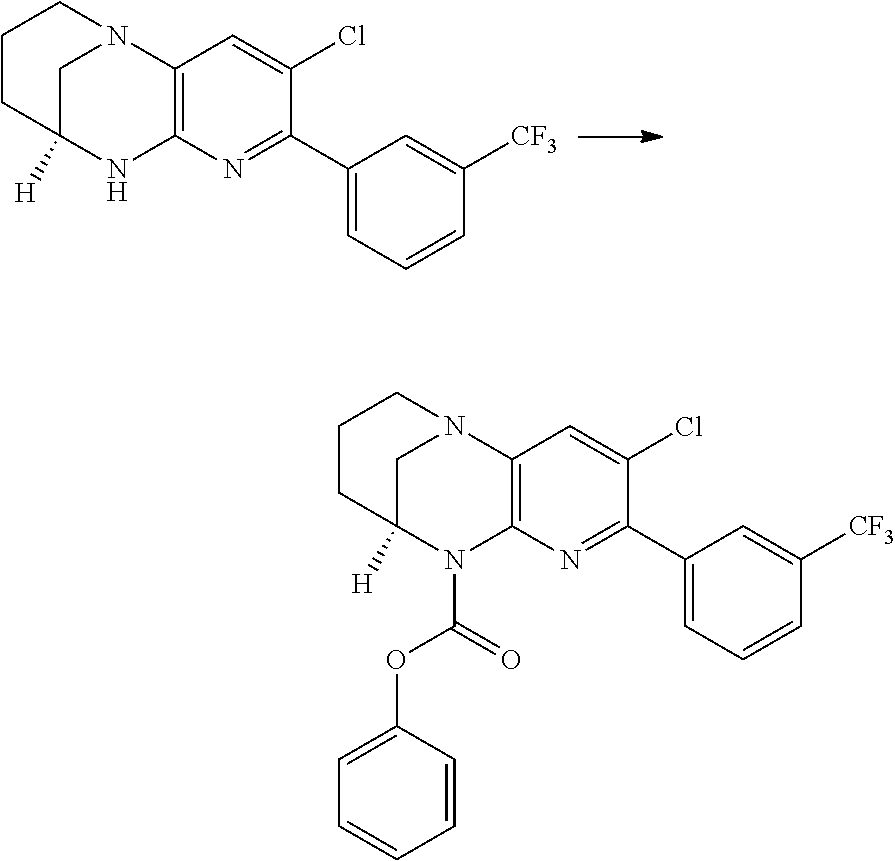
C12([H])NC3=C(N(C1)CCC2)C=C(Cl)C(C1=CC=CC([CF3])=C1)=N3.C12([H])N(C(OC3=CC=CC=C3)=O)C3=C(N(C1)CCC2)C=C(Cl)C(C1=CC=CC([CF3])=C1)=N3
